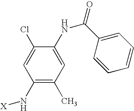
C1=C(C(NC2=CC(C)=C(N[X])C=C2Cl)=O)C=CC=C1
